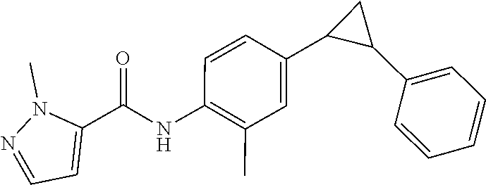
C1=CC(C2C(C3=CC=CC=C3)C2)=CC(C)=C1NC(C1=CC=NN1C)=O
